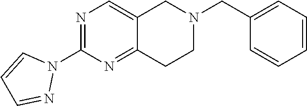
N1=C(N2C=CC=N2)N=C2C(=C1)CN(CC1=CC=CC=C1)CC2
